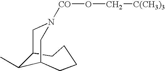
[CO](N1CC2C(C)C(CCCC2)C1)OC[C(CH3)3]
